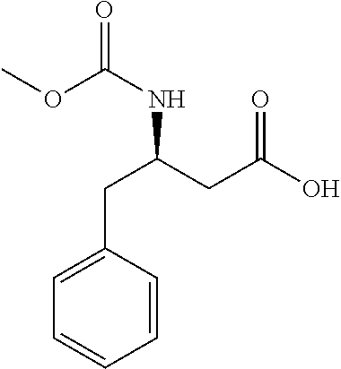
C1=CC(CC(NC(=O)OC)CC(O)=O)=CC=C1
